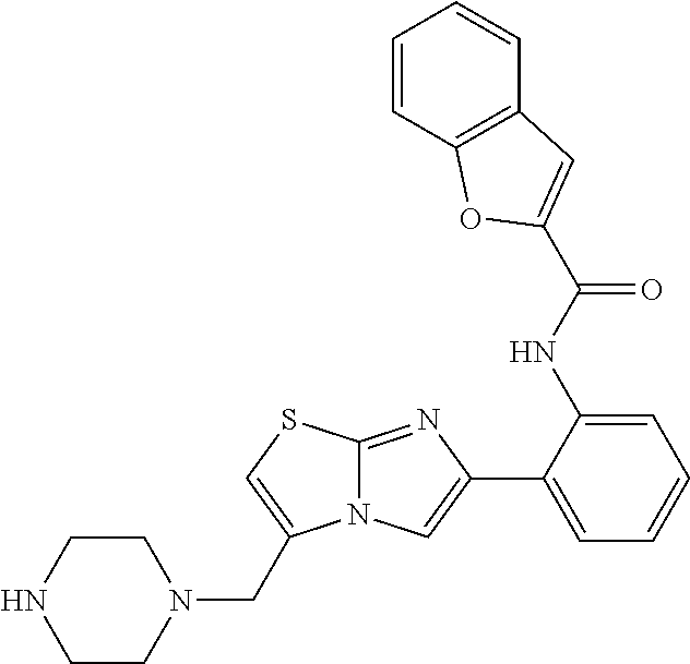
C1(C2=CC=CC=C2NC(=O)C2=CC3=C(C=CC=C3)O2)=CN2C(=N1)SC=C2CN1CCNCC1
